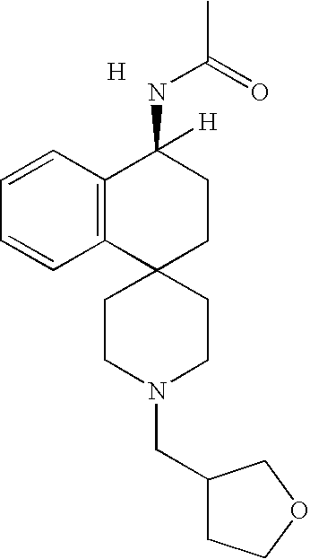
[H].C12=C(C3(CCC1(NC(C)=O)[H])CCN(CC1CCOC1)CC3)C=CC=C2
